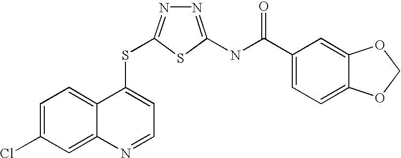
C1=C(Cl)C=C2C(=C1)C(SC1=NN=C(NC(=O)C3=CC=C4C(=C3)OCO4)S1)=CC=N2
